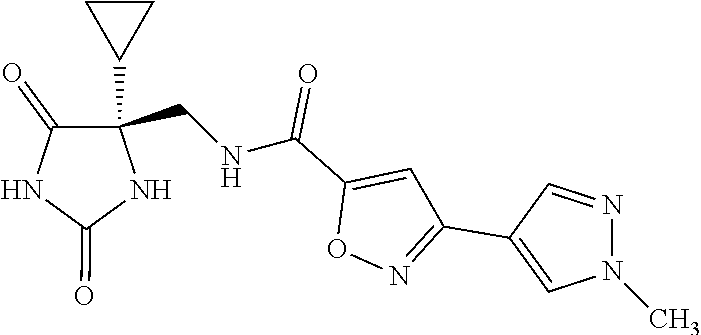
C1(C2=CN(C)N=C2)=NOC(C(NCC2(C3CC3)C(=O)NC(=O)N2)=O)=C1
